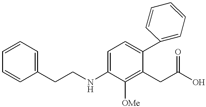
C1=C(CCNC2=CC=C(C3=CC=CC=C3)C(CC(O)=O)=C2[OMe])C=CC=C1
